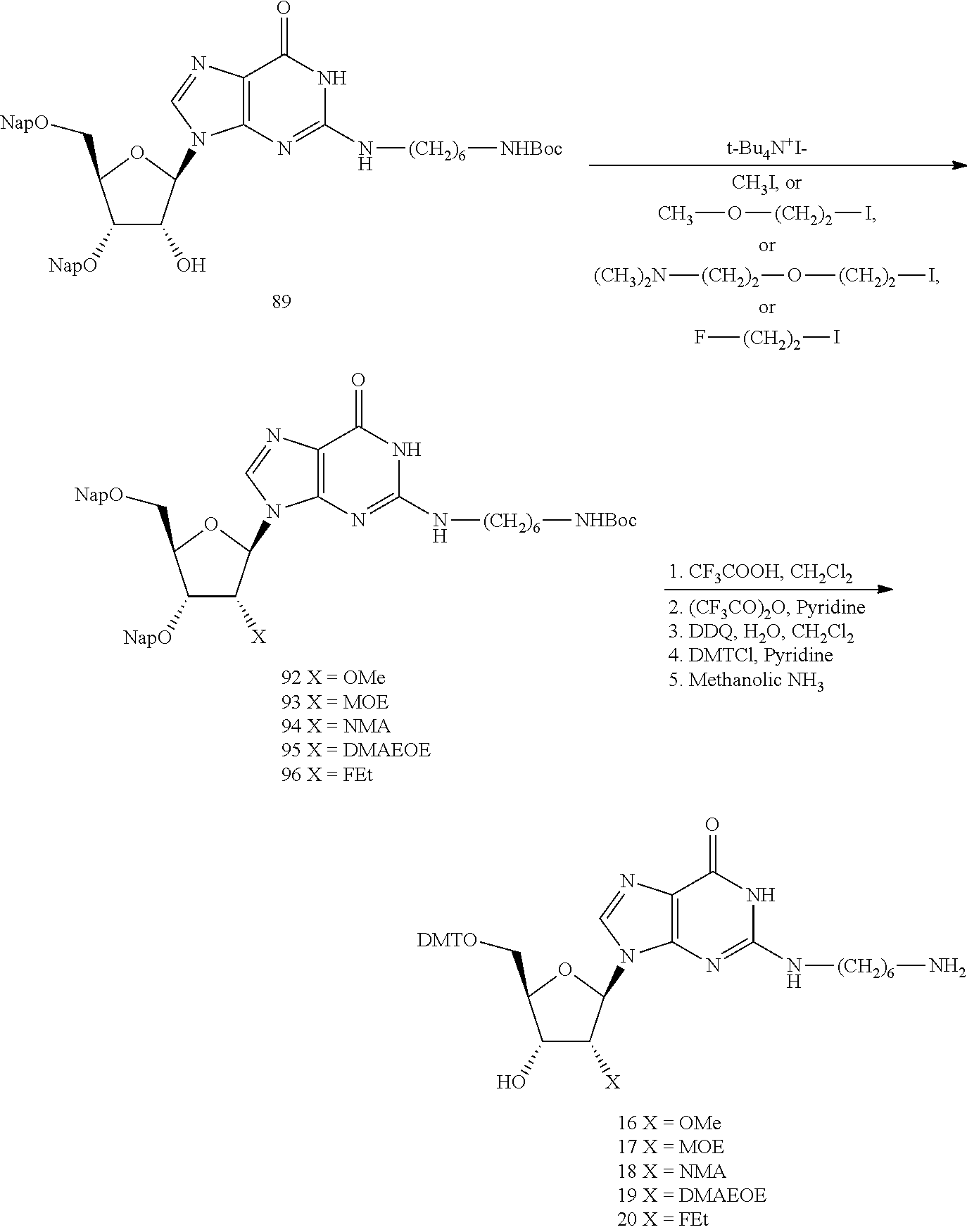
C1([NapO])C(O)C(N2C3=C(C(=O)NC(N[(CH2)6][NHBoc])=N3)N=C2)OC1C[NapO].CO[(CH2)2]I.[(CH3)2N][(CH2)2]O[(CH2)2]I.F[(CH2)2]I.[t-Bu4N+I-].C1(O)C([X])C(N2C3=C(C(=O)NC(N[(CH2)6]N)=N3)N=C2)OC1C[DMTO].C1([NapO])C([X])C(N2C3=C(C(=O)NC(N[(CH2)6][NHBoc])=N3)N=C2)OC1C[NapO]
